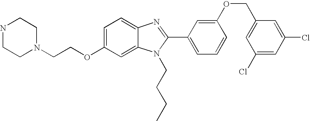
C1=C(OCCN2CCNCC2)C=C2C(=C1)N=C(C1=CC=CC(OCC3=CC(Cl)=CC(Cl)=C3)=C1)N2CCCC
